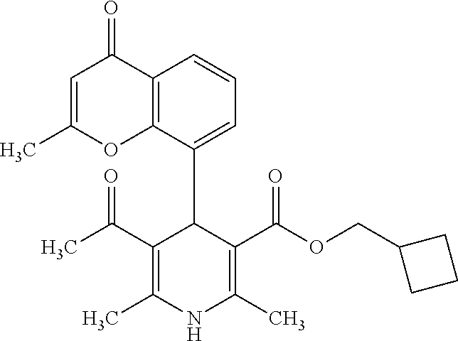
C12=C(C(C3C(C(C)=O)=C(C)NC(C)=C3C(OCC3CCC3)=O)=CC=C1)OC(C)=CC2=O
